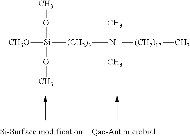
[CH3O][Si](OC)([(CH2)3][N+]([(CH2)17]C)(C)C)OC
